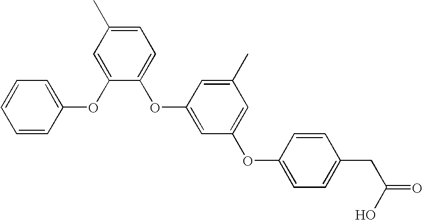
C1=CC(OC2=CC(C)=CC=C2OC2=CC(OC3=CC=C(CC(=O)O)C=C3)=CC(C)=C2)=CC=C1
